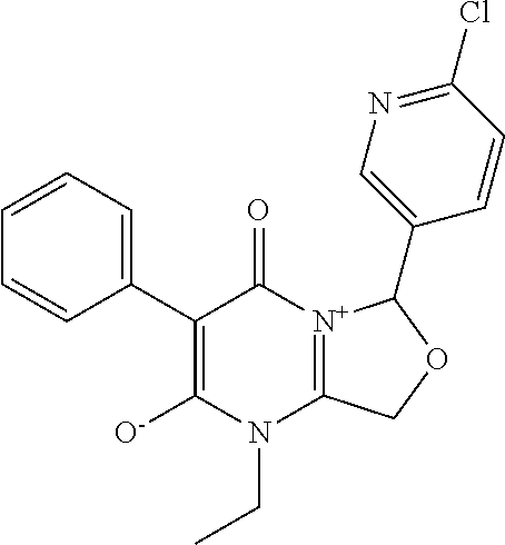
C1=CC(C2=C([O-])N(CC)C3=[N+](C2=O)C(C2=CN=C(Cl)C=C2)OC3)=CC=C1
